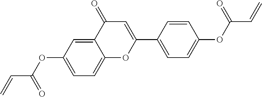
C12=CC(OC(C=C)=O)=CC=C1OC(C1=CC=C(OC(=O)C=C)C=C1)=CC2=O
